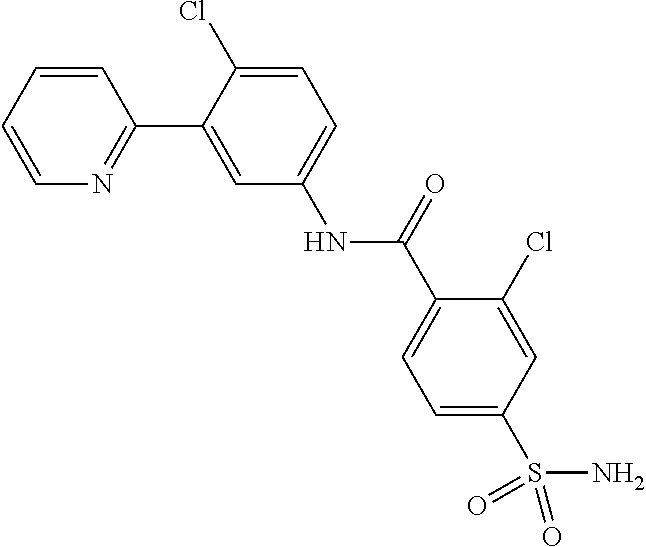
C1=CC=CN=C1C1=CC(NC(=O)C2=CC=C(S(N)(=O)=O)C=C2Cl)=CC=C1Cl
